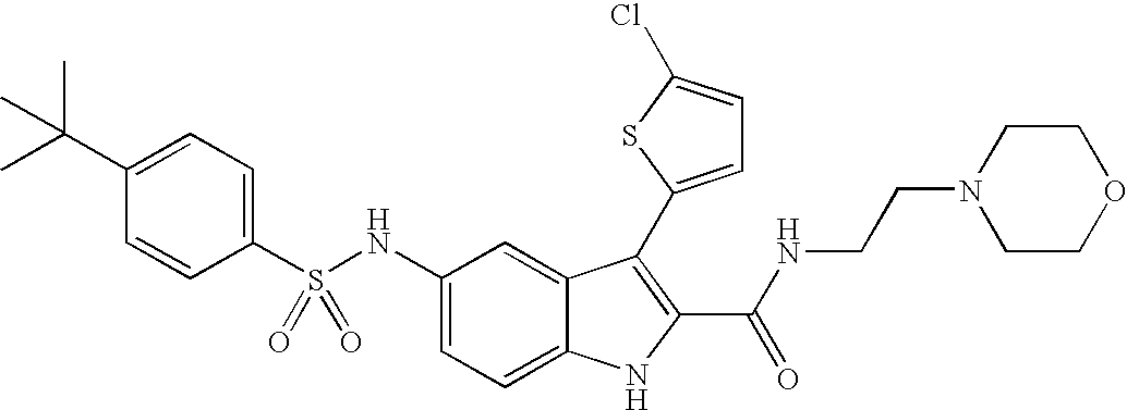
C1(C(C)(C)C)=CC=C(S(NC2=CC=C3C(=C2)C(C2=CC=C(Cl)S2)=C(C(NCCN2CCOCC2)=O)N3)(=O)=O)C=C1
